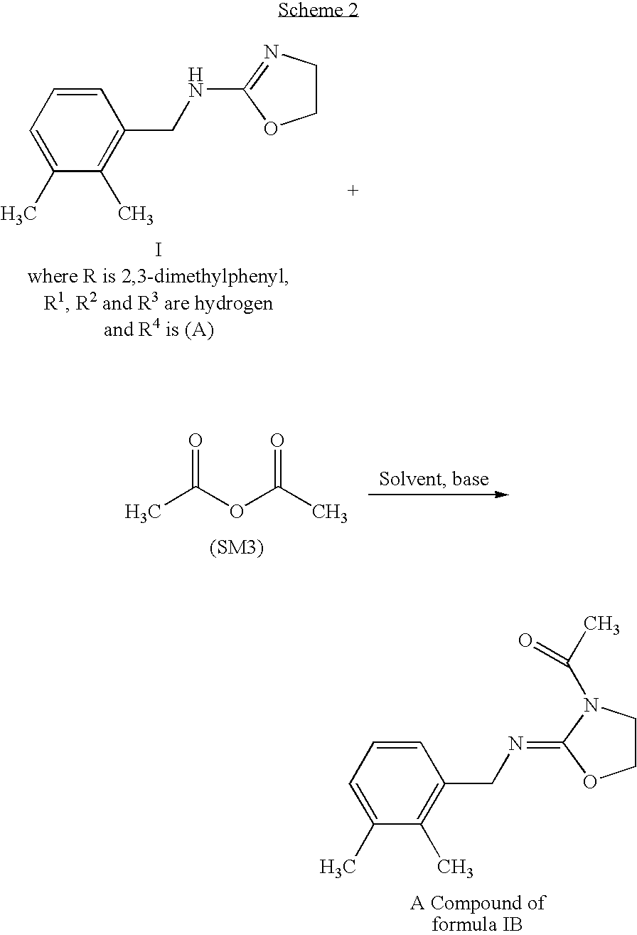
C1=CC=C(C)C(C)=C1CNC1=NCCO1.CC(OC(C)=O)=O.C1=CC=C(C)C(C)=C1CN=C1N(C(C)=O)CCO1
